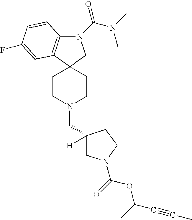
C1CN(CC2([H])CN(C(OC(C#CC)C)=O)CC2)CCC12CN(C(N(C)C)=O)C1=C2C=C(F)C=C1
